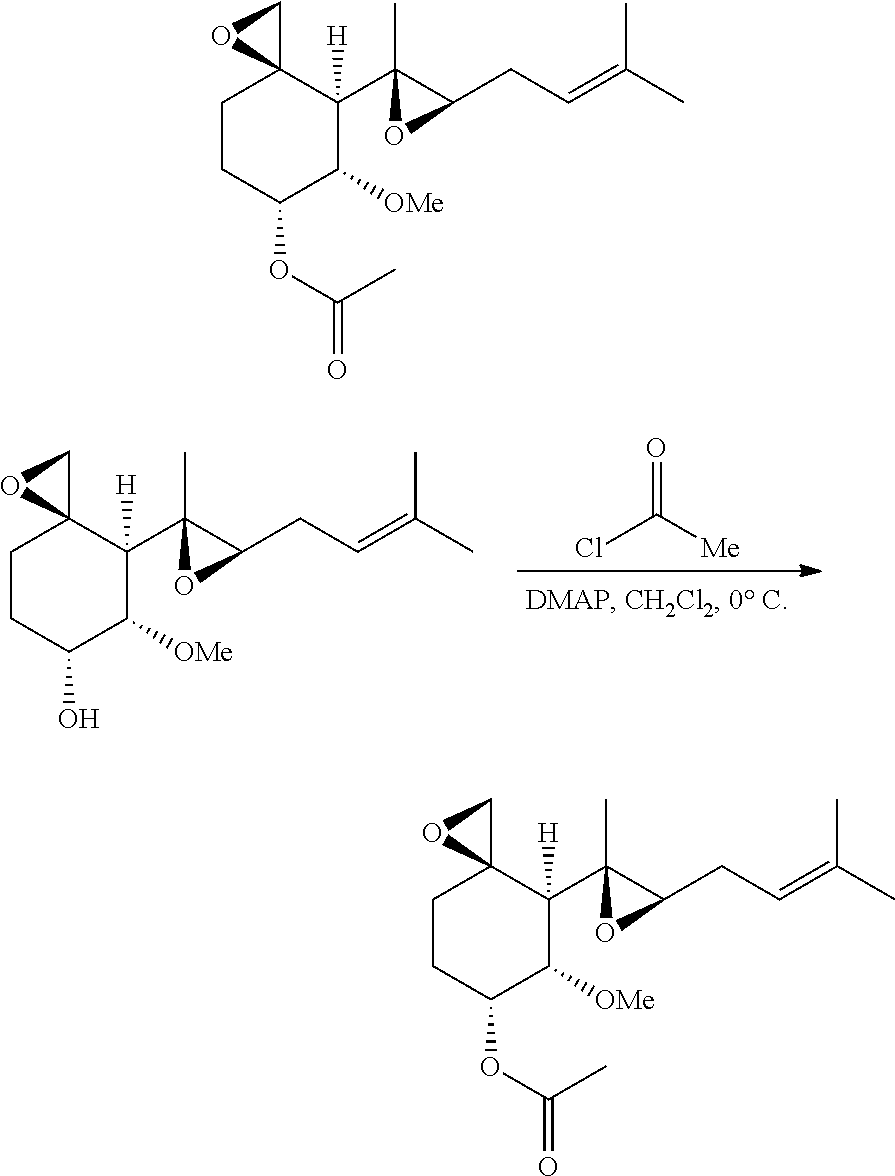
ClC([Me])=O.C1CC(O)C([OMe])C(C2(C)C(CC=C(C)C)O2)([H])C12CO2.C1CC(OC(C)=O)C([OMe])C(C2(C)C(CC=C(C)C)O2)([H])C12CO2.C1CC(OC(C)=O)C([OMe])C(C2(C)C(CC=C(C)C)O2)([H])C12CO2
